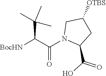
[BocHN]C(C(N1C(C(=O)O)CC([OTBS])C1)=O)C(C)(C)C
